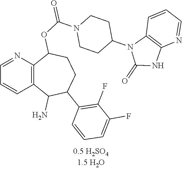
C12=C(N(C3CCN(C(OC4C5=C(C(N)C(C6=C(F)C(F)=CC=C6)CC4)C=CC=N5)=O)CC3)C(=O)N1)C=CC=N2
